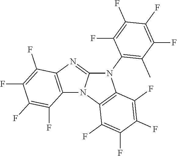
C12=C(N=C3N1C1=C(N3C3=C(C)C(F)=C(F)C(F)=C3F)C(F)=C(F)C(F)=C1F)C(F)=C(F)C(F)=C2F
